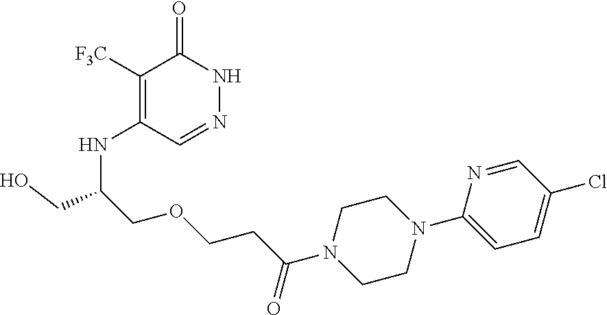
C1([F3C])=C(NC(COCCC(N2CCN(C3=CC=C(Cl)C=N3)CC2)=O)CO)C=NNC1=O
